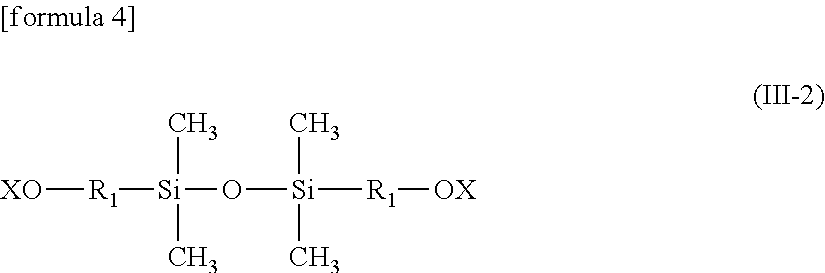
[XO][R1][Si](O[Si](C)(C)[R1][OX])(C)C
